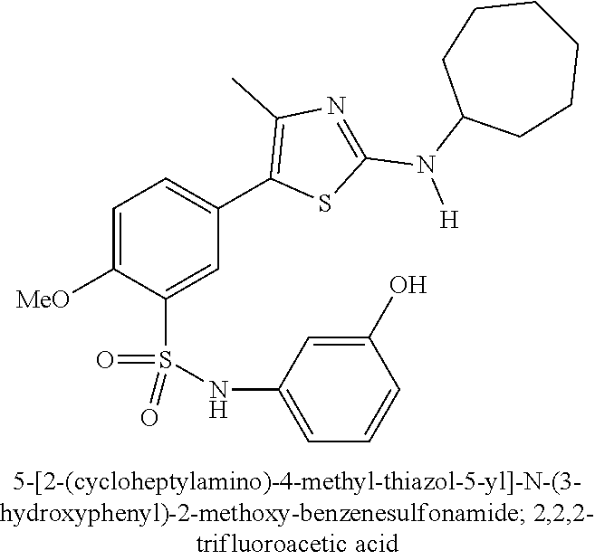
C1=C([OMe])C(S(NC2=CC=CC(O)=C2)(=O)=O)=CC(C2=C(C)N=C(N([H])C3CCCCCC3)S2)=C1
